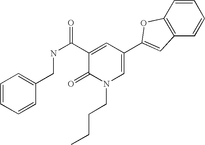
C1=CC=CC(CNC(C2=CC(C3=CC4=C(C=CC=C4)O3)=CN(CCCC)C2=O)=O)=C1
